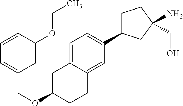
C1=CC(OCC)=CC(COC2CC3=CC=C(C4CCC(N)(CO)C4)C=C3CC2)=C1
